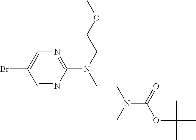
C1=C(Br)C=NC(N(CCOC)CCN(C)C(=O)OC(C)(C)C)=N1
